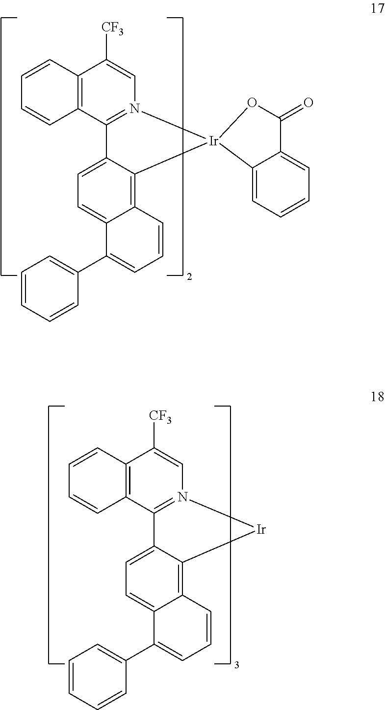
C12=C(C3=N(C=C1[CF3])[Ir]1(C4=C5C(=CC=C34)C(C3=CC=CC=C3)=CC=C5)C3=CC=CC=C3C(=O)O1)C=CC=C2.C12=C(C3=N(C=C1[CF3])[Ir]C1=C4C(=CC=C31)C(C1=CC=CC=C1)=CC=C4)C=CC=C2
